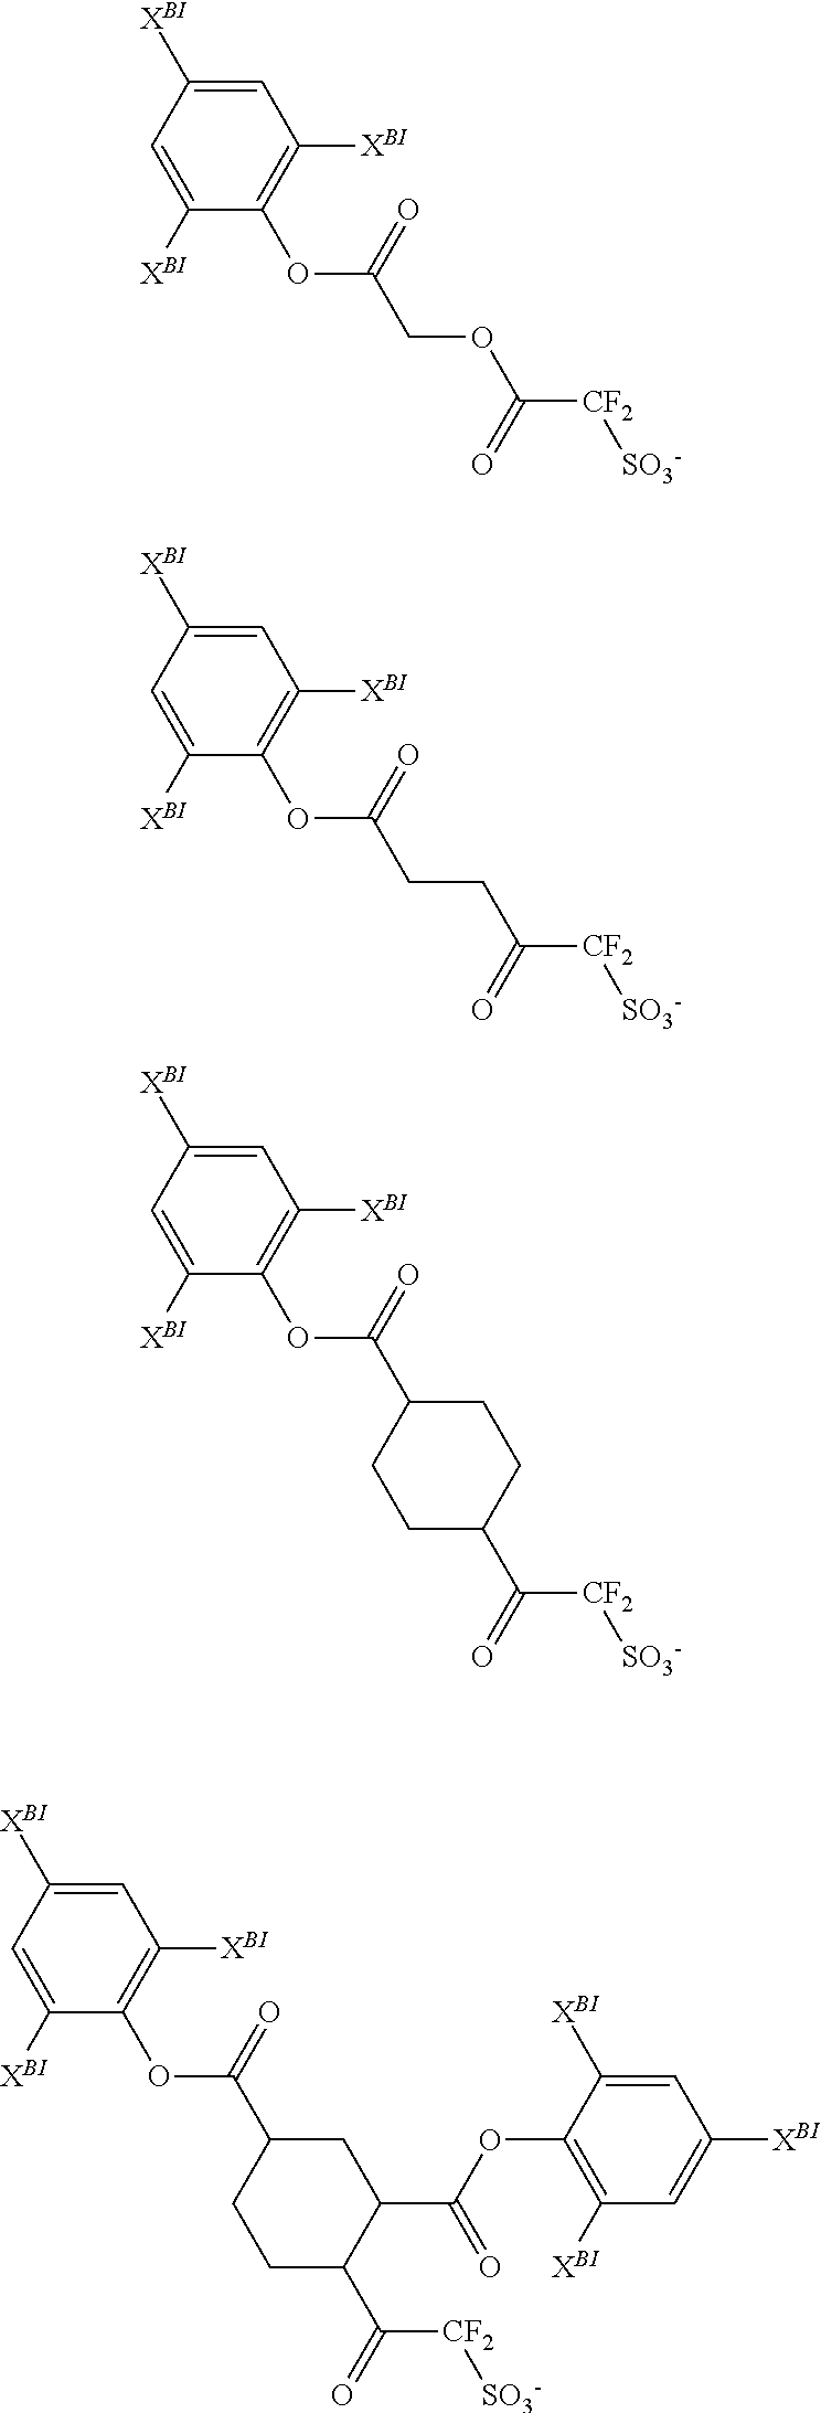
C1=C([XBI])C=C([XBI])C(OC(COC([CF2][SO3-])=O)=O)=C1[XBI].C1=C([XBI])C=C([XBI])C(OC(CCC([CF2][SO3-])=O)=O)=C1[XBI].C1=C([XBI])C=C([XBI])C(OC(C2CCC(C([CF2][SO3-])=O)CC2)=O)=C1[XBI].C1=C([XBI])C=C([XBI])C(OC(C2CCC(C([CF2][SO3-])=O)C(C(=O)OC3=C([XBI])C=C([XBI])C=C3[XBI])C2)=O)=C1[XBI]
